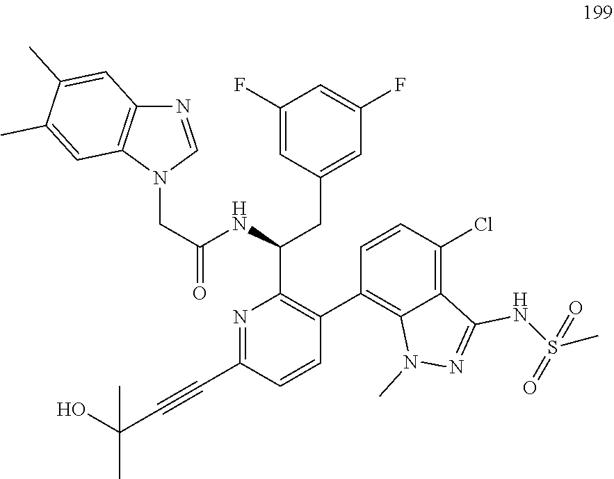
N1=C(C#CC(O)(C)C)C=CC(C2=C3C(=C(Cl)C=C2)C(NS(C)(=O)=O)=NN3C)=C1C(NC(=O)CN1C2=C(N=C1)C=C(C)C(C)=C2)CC1=CC(F)=CC(F)=C1
